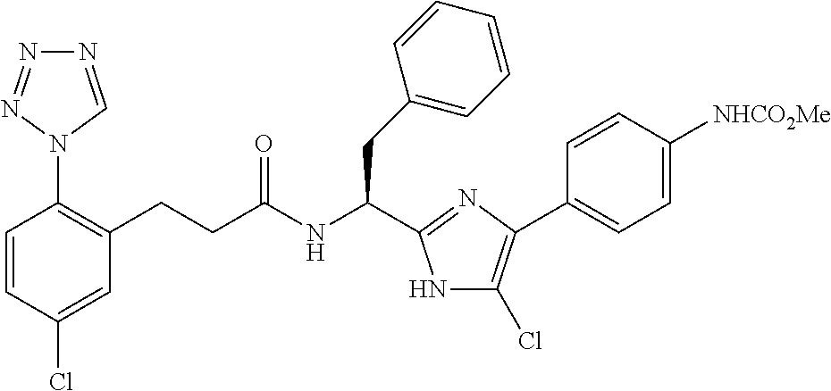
C(NC(CC1=CC=CC=C1)C1=NC(C2=CC=C([NHCO2Me])C=C2)=C(Cl)N1)(=O)CCC1=C(N2C=NN=N2)C=CC(Cl)=C1
